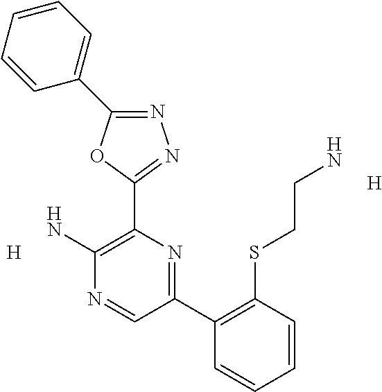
[H].N1=C(C2=CC=CC=C2)OC(C2=C(N)N=CC(C3=C(SCCN)C=CC=C3)=N2)=N1.[H]
